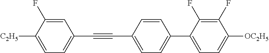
C1=C(F)C([C2H5])=CC=C1C#CC1=CC=C(C2=CC=C([OC2H5])C(F)=C2F)C=C1
